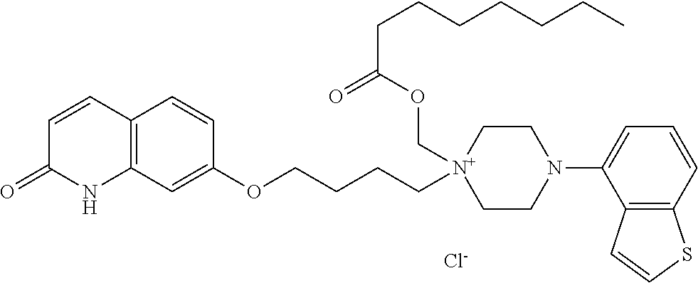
C1=CC2=C(NC1=O)C=C(OCCCC[N+]1(COC(CCCCCCC)=O)CCN(C3=CC=CC4=C3C=CS4)CC1)C=C2.[Cl-]
